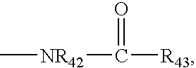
C[NR42]C([R43])=O
